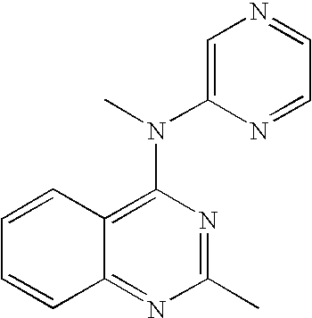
C1(C)=NC(N(C)C2=CN=CC=N2)=C2C(=N1)C=CC=C2
